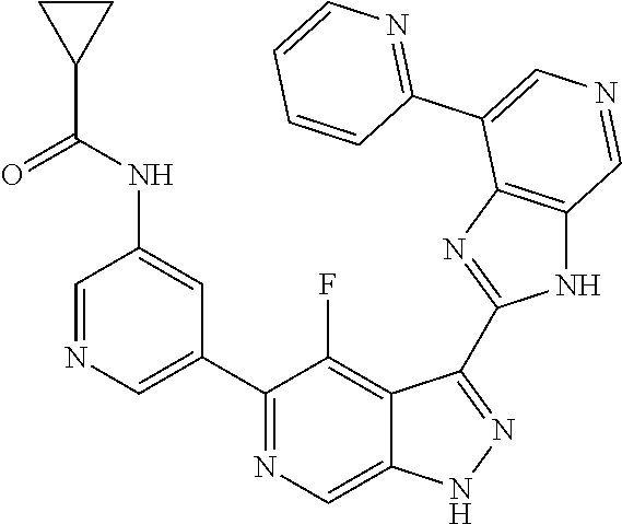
C1(C2=CN=CC(NC(=O)C3CC3)=C2)=NC=C2C(=C1F)C(C1=NC3=C(N1)C=NC=C3C1=NC=CC=C1)=NN2
